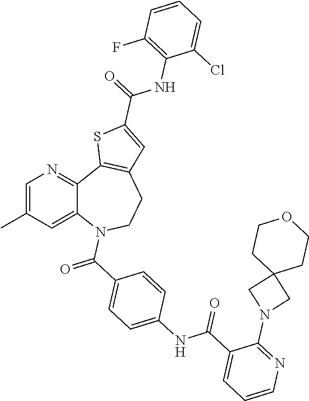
C12=CC(C)=CN=C1C1=C(CCN2C(C2=CC=C(NC(C3=CC=CN=C3N3CC4(C3)CCOCC4)=O)C=C2)=O)C=C(C(=O)NC2=C(F)C=CC=C2Cl)S1
